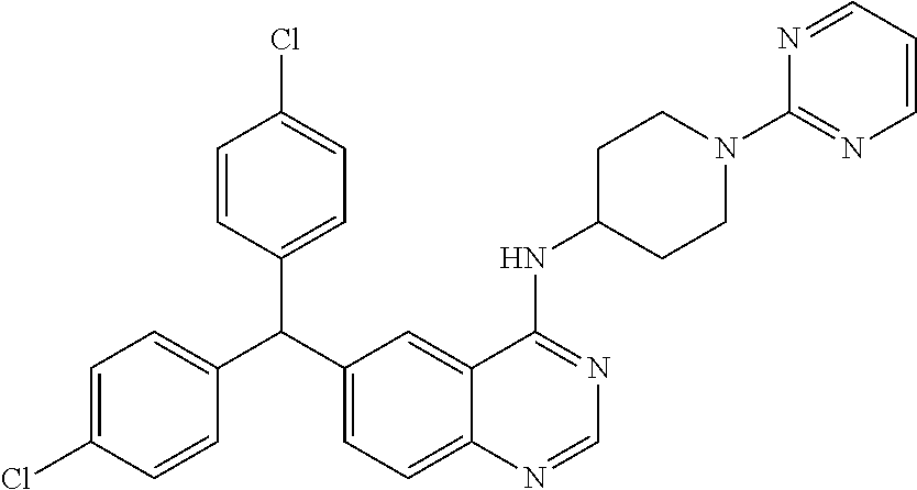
C1=C(Cl)C=CC(C(C2=CC=C3C(=C2)C(NC2CCN(C4=NC=CC=N4)CC2)=NC=N3)C2=CC=C(Cl)C=C2)=C1
